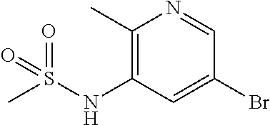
C1(C)=C(NS(=O)(C)=O)C=C(Br)C=N1
